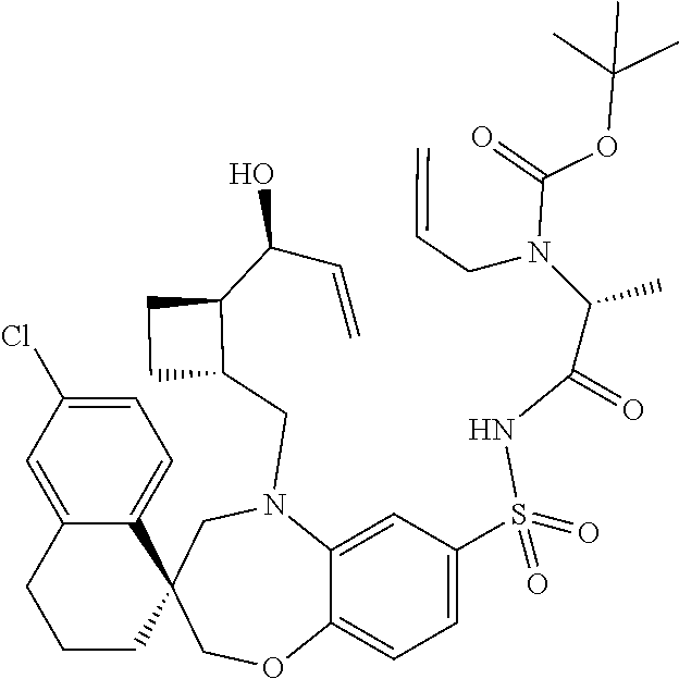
C1=C2C(=CC=C1S(NC(C(N(C(=O)OC(C)(C)C)CC=C)C)=O)(=O)=O)OCC1(CN2CC2C(C(C=C)O)CC2)C2=CC=C(Cl)C=C2CCC1
